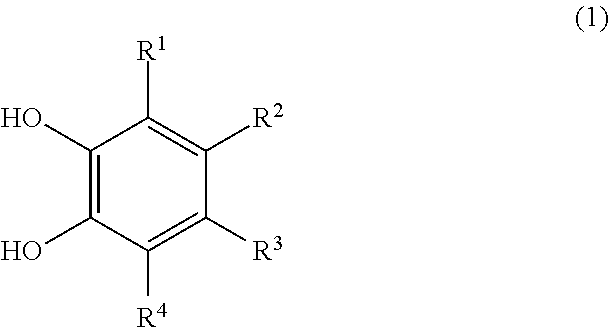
C1(O)=C(O)C([R4])=C([R3])C([R2])=C1[R1]
